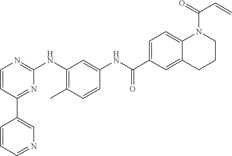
C1(C2=CN=CC=C2)=NC(NC2=C(C)C=CC(NC(C3=CC=C4C(=C3)CCCN4C(C=C)=O)=O)=C2)=NC=C1
